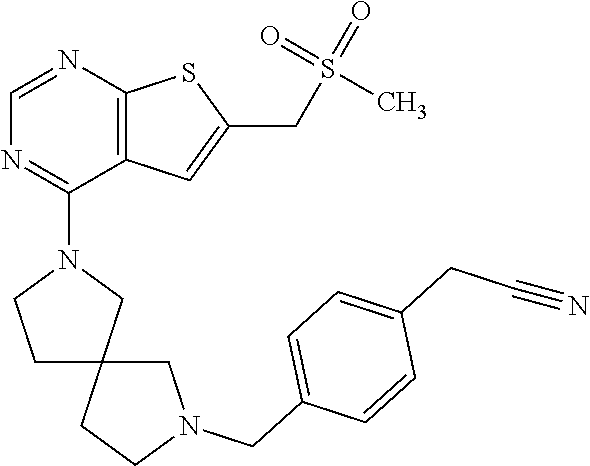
C1=NC2=C(C(N3CCC4(C3)CN(CC3=CC=C(CC#N)C=C3)CC4)=N1)C=C(CS(C)(=O)=O)S2
